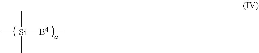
C[Si]([B4]C)(C)C
